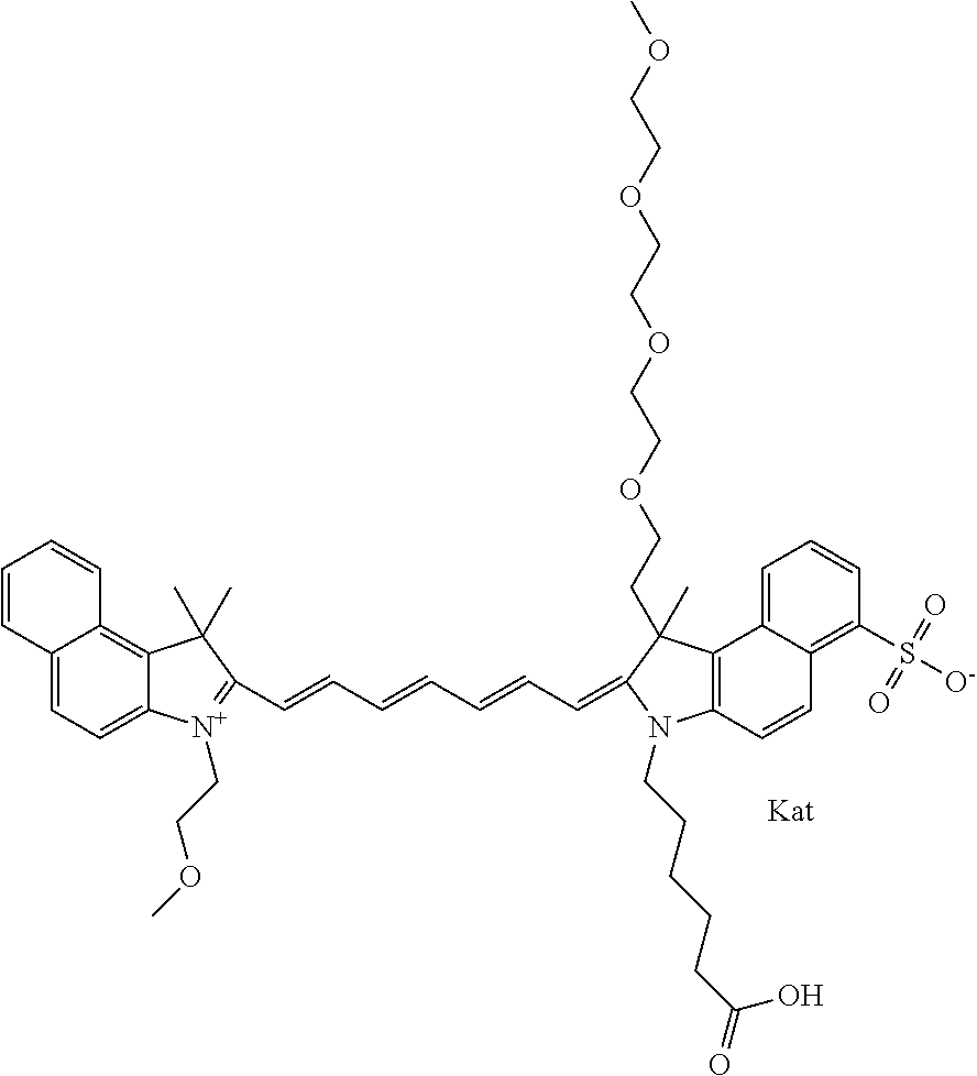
C12=CC=C3C(=C1C=CC=C2)C(C)(C)C(C=CC=CC=CC=C1N(CCCCCC(=O)O)C2=C(C4=CC=CC(S([O-])(=O)=O)=C4C=C2)C1(C)CCOCCOCCOCCOC)=[N+]3CCOC
